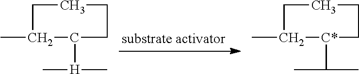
C1CCCC([H](C)C)C1C.C1CCC[C*](C(C)C)C1C
